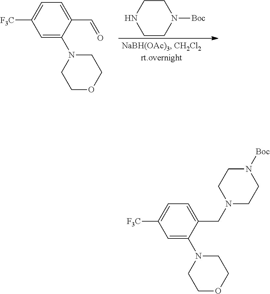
N1CCN([Boc])CC1.C1(C=O)=CC=C([F3C])C=C1N1CCOCC1.C1(CN2CCN([Boc])CC2)=CC=C([F3C])C=C1N1CCOCC1
